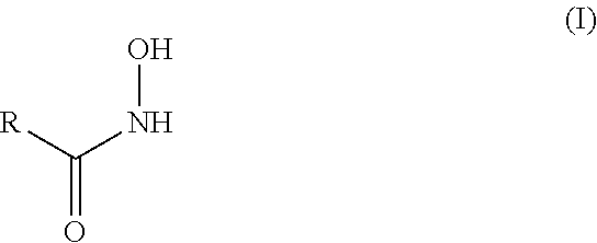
O=C([R])NO
